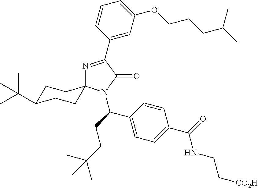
N1=C(C2=CC(OCCCC(C)C)=CC=C2)C(=O)N(C(CCC(C)(C)C)C2=CC=C(C(=O)NCC[CO2H])C=C2)C12CCC(C(C)(C)C)CC2
